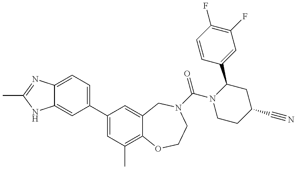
C12=CC=C(C3=CC(C)=C4C(=C3)CN(C(=O)N3CCC(C#N)CC3C3=CC(F)=C(F)C=C3)CCO4)C=C1NC(C)=N2
